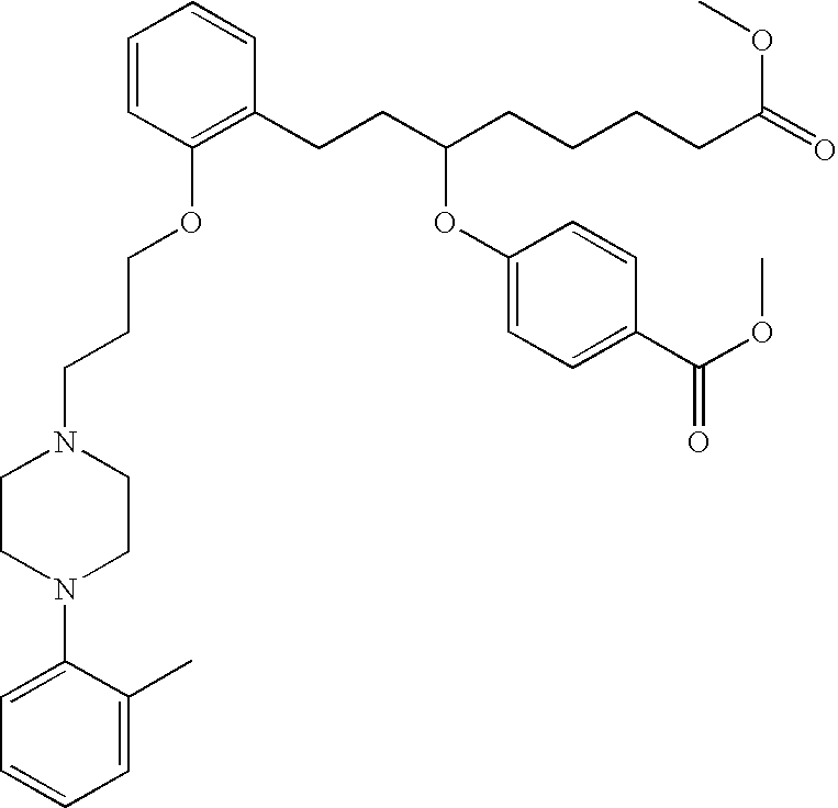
C1=CC(OCCCN2CCN(C3=CC=CC=C3C)CC2)=C(CCC(CCCCC(=O)OC)OC2=CC=C(C(OC)=O)C=C2)C=C1
